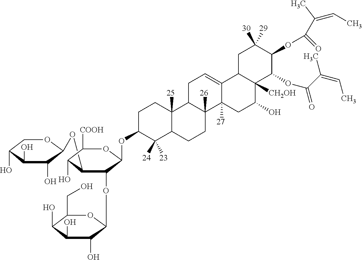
OC1C(O)C(O)COC1OCC1C(O)C([COOH])OC(OC2C([24])([23])C3C([25])(CC2)C2C([26])(CC3)C3([27])C(=CC2)C2C([CH2OH])(C(O)C3)C(OC(=O)C(=CC)C)C(OC(=O)C(=CC)C)C([30])([29])C2)C1OC1C(O)C(O)C(O)C(CO)O1
